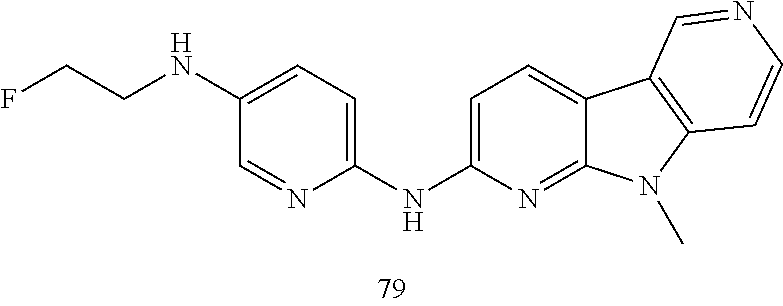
C1=NC(NC2=CC=C3C(=N2)N(C)C2=C3C=NC=C2)=CC=C1NCCF
